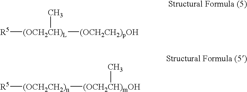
[R5][(OCH2CH)L]([(OCH2CH2)pOH])C.[R5][(OCH2CH2)n][(OCH2CH)mOH]C
